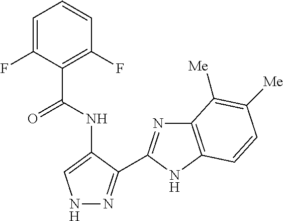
C1=CC(F)=C(C(NC2=CNN=C2C2=NC3=C(N2)C=CC([Me])=C3[Me])=O)C(F)=C1
